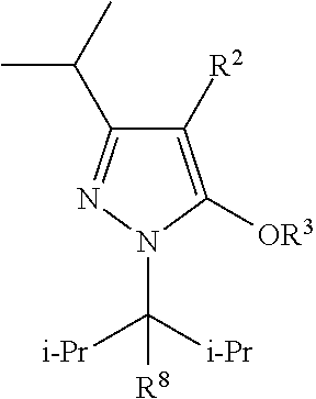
C1([R2])=C([OR3])N(C([i-Pr])([i-Pr])[R8])N=C1C(C)C
